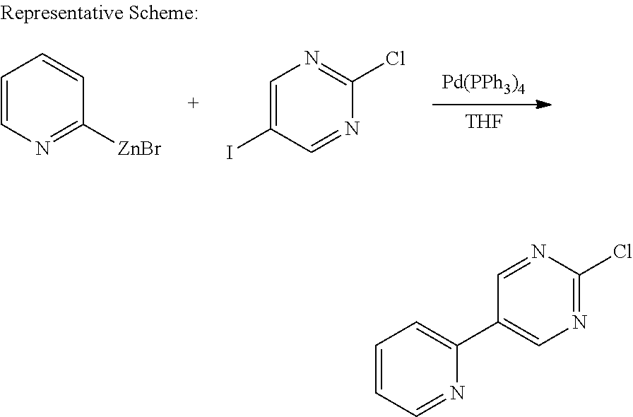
[Pd(PPh3)4].[THF].C1=CN=C([ZnBr])C=C1.C1=C(I)C=NC(Cl)=N1.C1=CC=C(C2=CN=C(Cl)N=C2)N=C1
